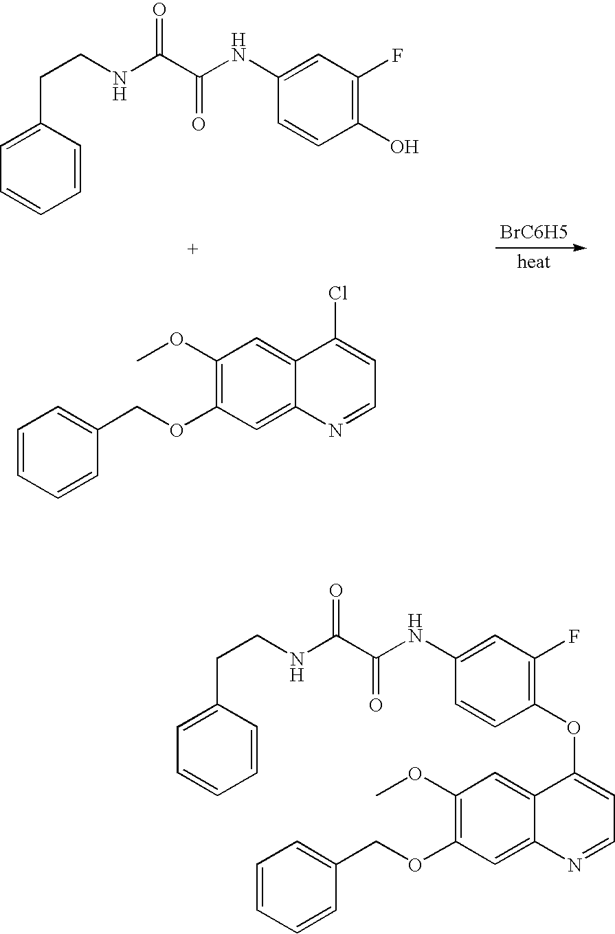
[BrC6H5].C1=CC=CC(CCNC(C(NC2=CC(F)=C(O)C=C2)=O)=O)=C1.C1=CC=CC(COC2=C(OC)C=C3C(=C2)N=CC=C3Cl)=C1.C1=CC=CC(CCNC(C(NC2=CC(F)=C(OC3=CC=NC4=CC(OCC5=CC=CC=C5)=C(OC)C=C43)C=C2)=O)=O)=C1
